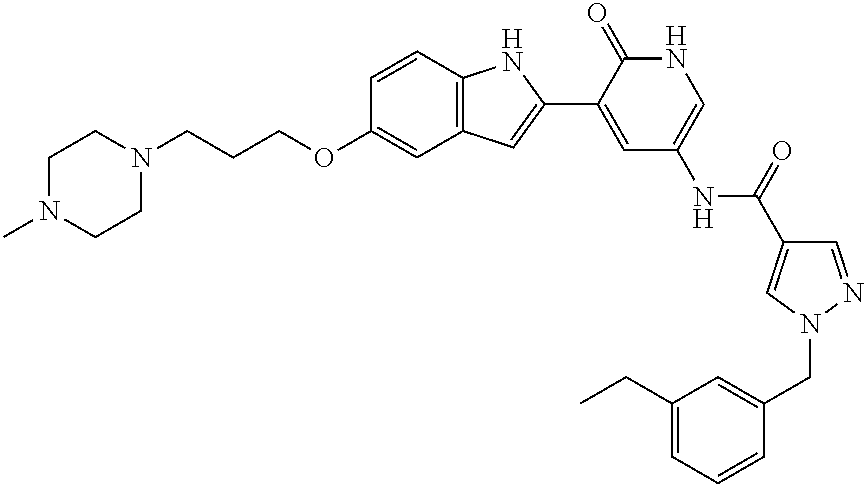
C1N(CCCOC2=CC3=C(C=C2)NC(C2=CC(NC(=O)C4=CN(CC5=CC(CC)=CC=C5)N=C4)=CNC2=O)=C3)CCN(C)C1
